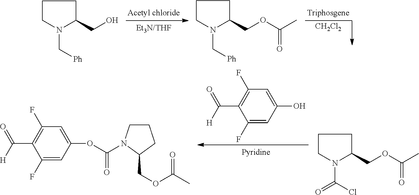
[CH2Cl2].C1CN(C[Ph])C(CO)C1.C1CN(C[Ph])C(COC(C)=O)C1.C1(F)=CC(O)=CC(F)=C1C(=O)[H].C1CN(C(Cl)=O)C(COC(C)=O)C1.C1(F)=CC(OC(=O)N2CCCC2COC(=O)C)=CC(F)=C1C(=O)[H]
